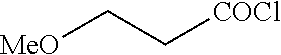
[MeO]CC[COCl]
